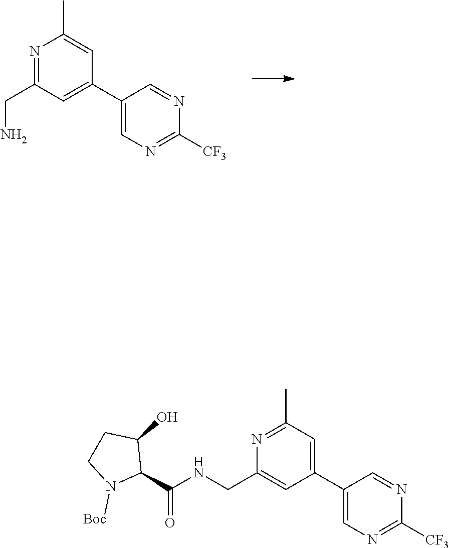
C1(C2=CC(CN)=NC(C)=C2)=CN=C([CF3])N=C1.C1(C2=CC(C)=NC(CNC(C3C(O)CCN3[Boc])=O)=C2)=CN=C([CF3])N=C1
